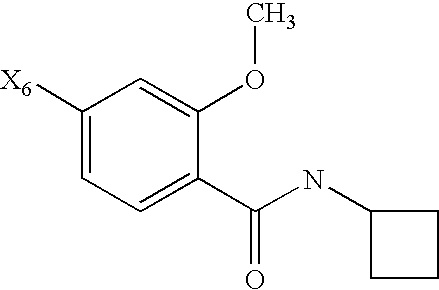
C1([X6])=CC=C(C(NC2CCC2)=O)C(OC)=C1
